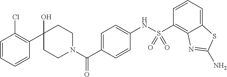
C1CN(C(C2=CC=C(NS(=O)(=O)C3=C4C(=CC=C3)SC(N)=N4)C=C2)=O)CCC1(O)C1=C(Cl)C=CC=C1
